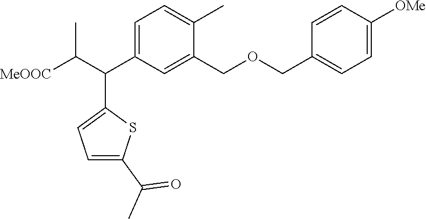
C1=CC([OMe])=CC=C1COCC1=CC(C(C([MeOOC])C)C2=CC=C(C(C)=O)S2)=CC=C1C
